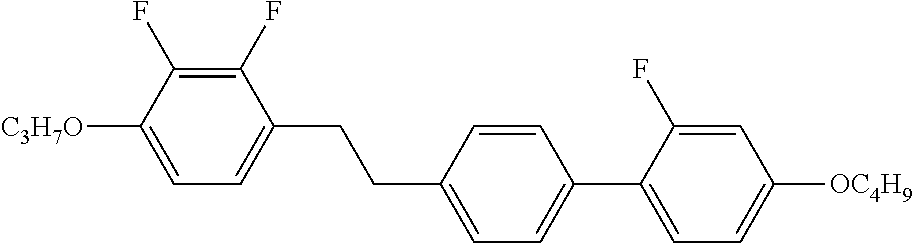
C1(F)=C(F)C([C3H7O])=CC=C1CCC1=CC=C(C2=CC=C([OC4H9])C=C2F)C=C1
